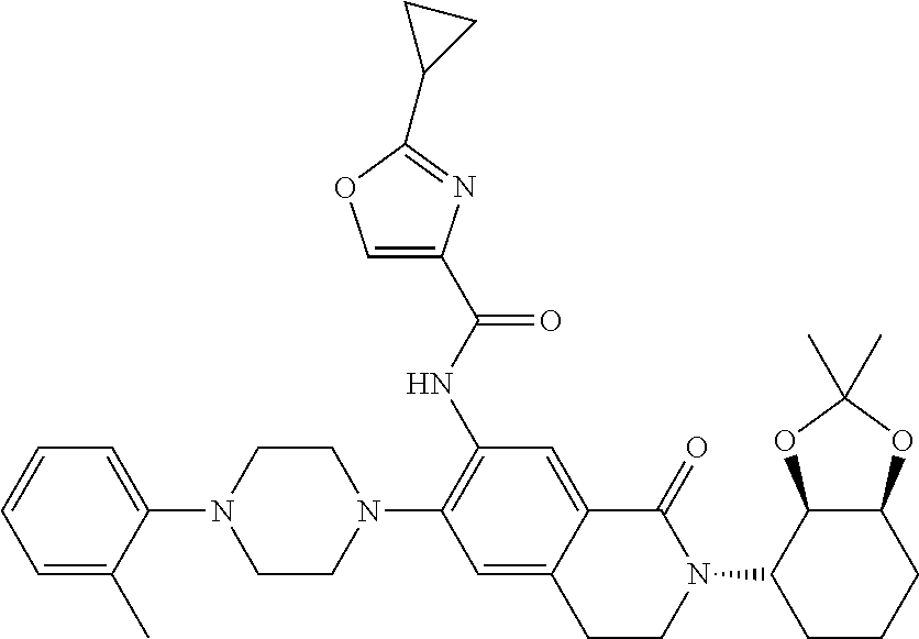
C1=CC=C(C)C(N2CCN(C3=C(NC(C4=COC(C5CC5)=N4)=O)C=C4C(=C3)CCN(C3CCCC5C3OC(C)(C)O5)C4=O)CC2)=C1
